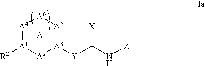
[A4]1[A6][A5][A3]([Y]C(N[Z])[X])[A2][A1]1[R2]
